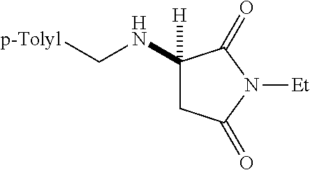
C1(NC[p-Tolyl])([H])CC(=O)N([Et])C1=O
